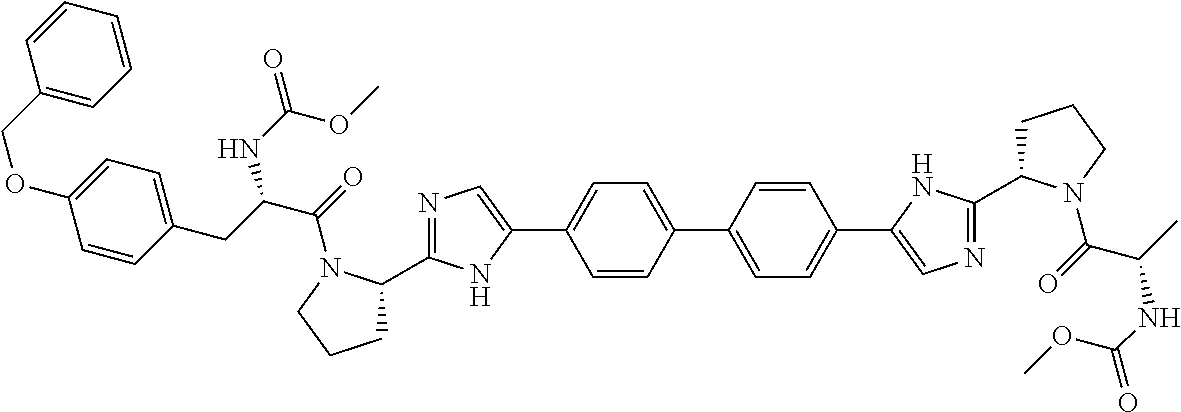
C1=CC(C2=CC=C(C3=CN=C(C4CCCN4C(C(C)NC(=O)OC)=O)N3)C=C2)=CC=C1C1=CN=C(C2CCCN2C(C(CC2=CC=C(OCC3=CC=CC=C3)C=C2)NC(=O)OC)=O)N1
